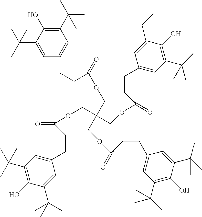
C1(C(C)(C)C)=C(O)C(C(C)(C)C)=CC(CCC(OCC(COC(CCC2=CC(C(C)(C)C)=C(O)C(C(C)(C)C)=C2)=O)(COC(=O)CCC2=CC(C(C)(C)C)=C(O)C(C(C)(C)C)=C2)COC(=O)CCC2=CC(C(C)(C)C)=C(O)C(C(C)(C)C)=C2)=O)=C1
